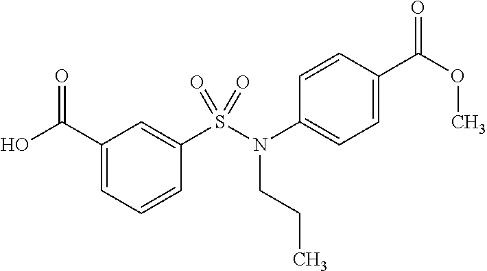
C1(C(O)=O)=CC=CC(S(N(C2=CC=C(C(OC)=O)C=C2)CCC)(=O)=O)=C1
